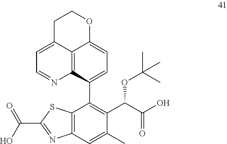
C1(C2=C(C(OC(C)(C)C)C(O)=O)C(C)=CC3=C2SC(C(=O)O)=N3)=CC=C2C3=C1N=CC=C3CCO2
